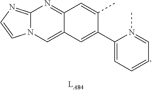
C12=CN3C(=NC=C3)N=C1C=C(C)C(C1=CC=CC=N1C)=C2
